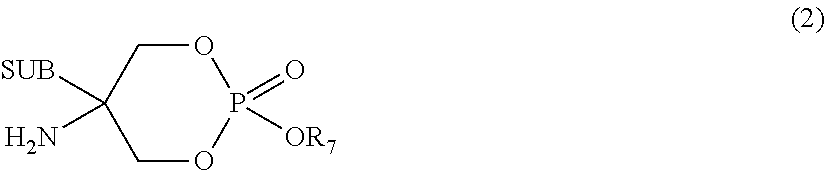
C1OP(=O)([OR7])OCC1([SUB])N
